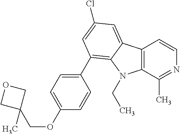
C12=C(C(C)=NC=C1)N(CC)C1=C(C3=CC=C(OCC4(C)COC4)C=C3)C=C(Cl)C=C21
